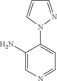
C1(N)=CN=CC=C1N1N=CC=C1
